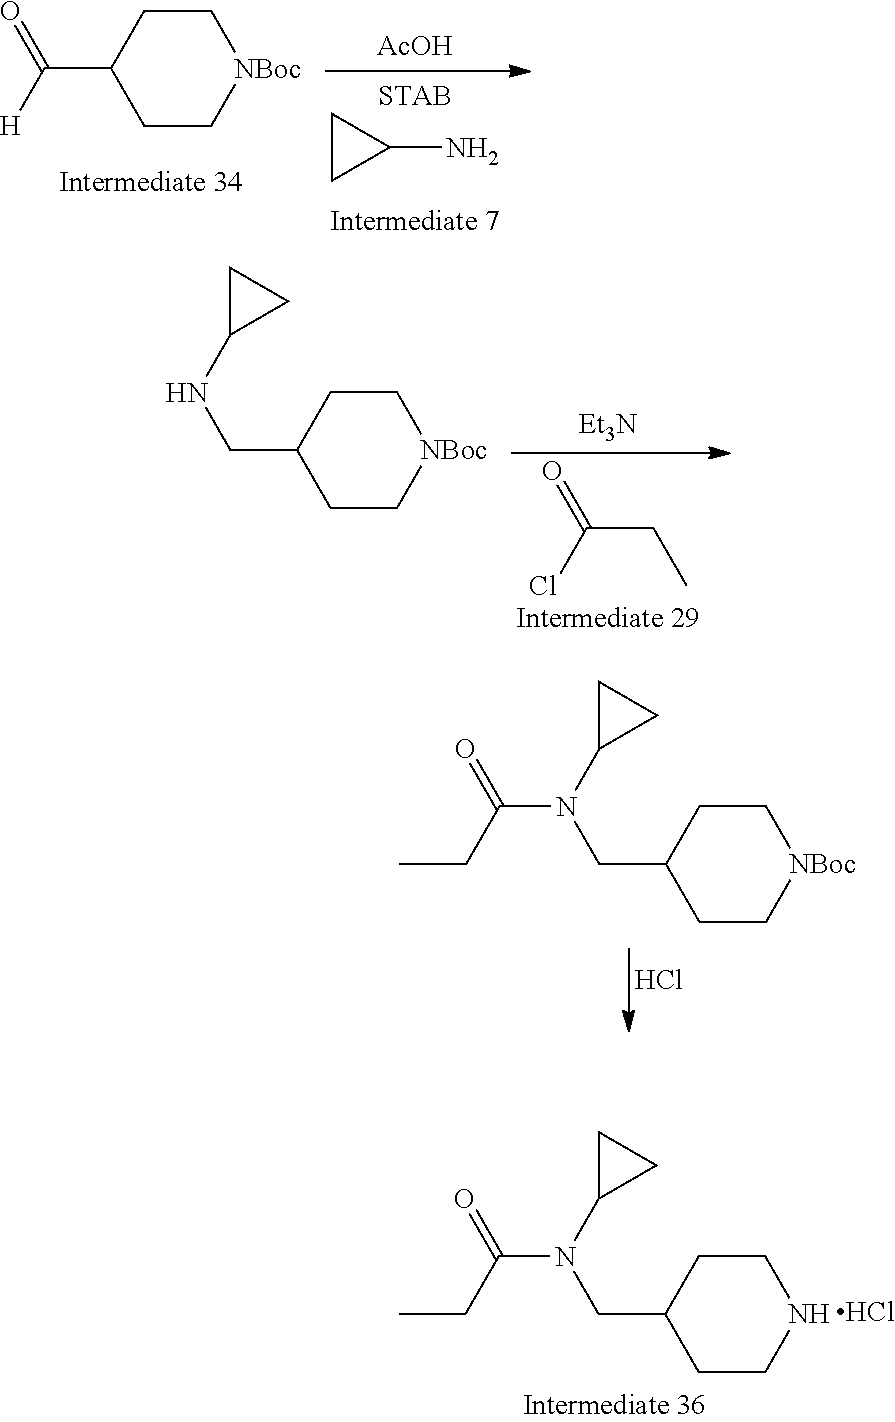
C1(C([H])=O)CC[NBoc]CC1.C1CC1N.[AcOH].C1(CNC2CC2)CC[NBoc]CC1.[Et3N].C(CC)(Cl)=O.C1(CN(C2CC2)C(CC)=O)CC[NBoc]CC1.Cl.C1(CN(C2CC2)C(CC)=O)CCNCC1.Cl
